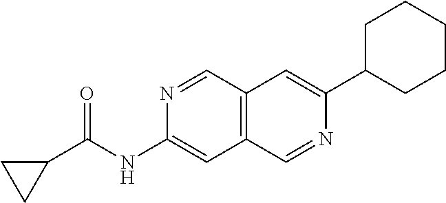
N1=CC2=C(C=C1NC(C1CC1)=O)C=NC(C1CCCCC1)=C2
